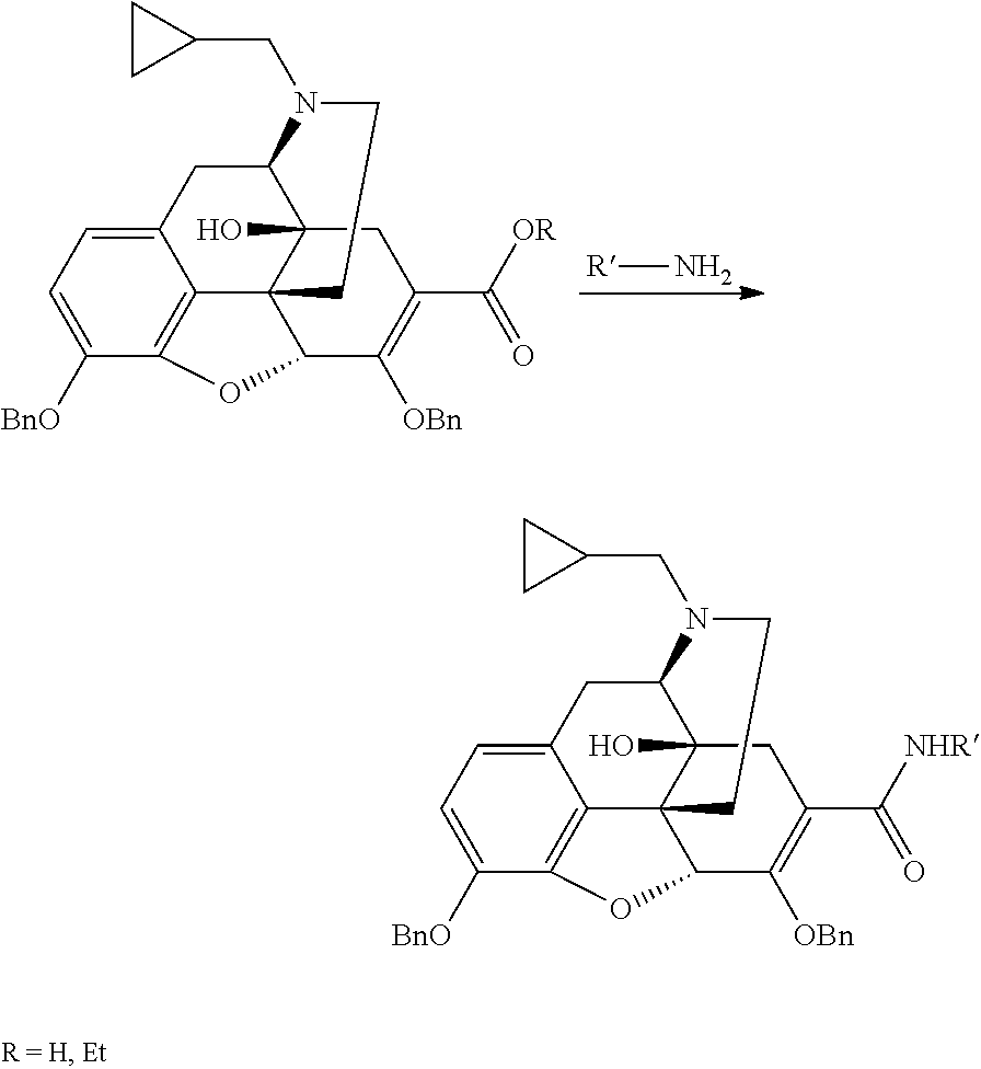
C12=CC=C([BnO])C3=C1C14C(O)(C(C2)N(CC2CC2)CC1)CC(C([OR])=O)=C([OBn])C4O3.[R]N.C12=CC=C([BnO])C3=C1C14C(O)(C(C2)N(CC2CC2)CC1)CC(C([NHR])=O)=C([OBn])C4O3
